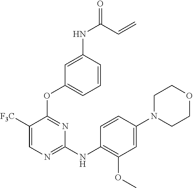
C1([F3C])=CN=C(NC2=C(OC)C=C(N3CCOCC3)C=C2)N=C1OC1=CC=CC(NC(=O)C=C)=C1
